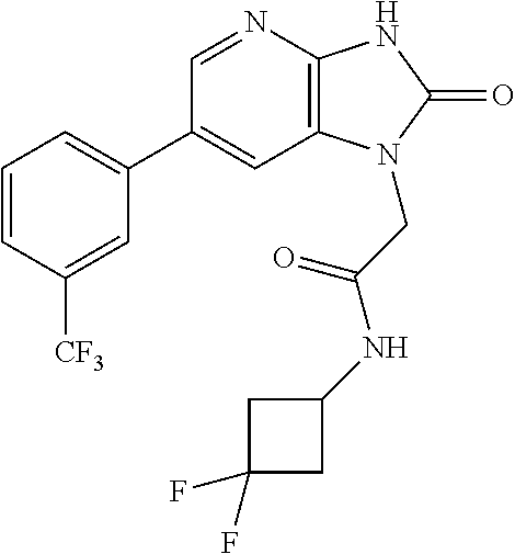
C1(C2=CC=CC([CF3])=C2)=CC2=C(N=C1)NC(=O)N2CC(=O)NC1CC(F)(F)C1
